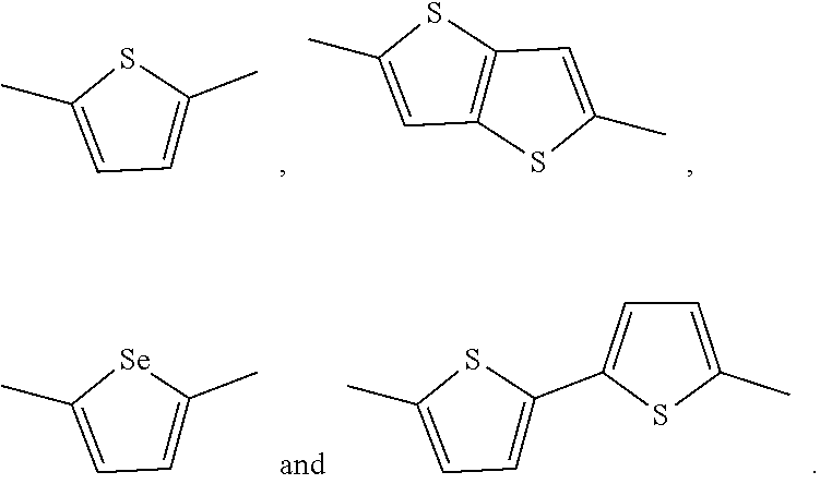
CC1=CC=C(C)S1.CC1=CC2=C(S1)C=C(C)S2.CC1=CC=C(C)[Se]1.CC1=CC=C(C2=CC=C(C)S2)S1
